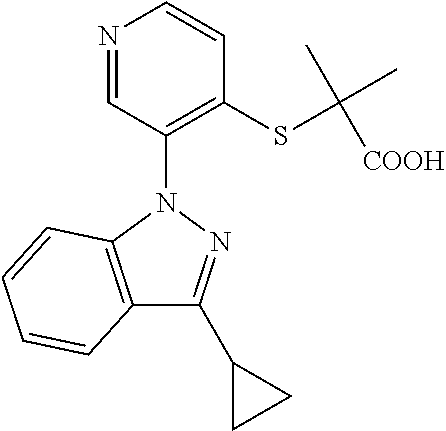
C12=C(N(C3=C(SC(C)(C)[COOH])C=CN=C3)N=C1C1CC1)C=CC=C2
